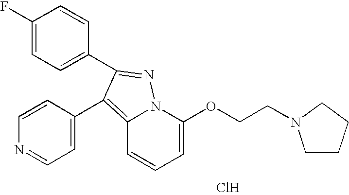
C1(F)=CC=C(C2=NN3C(=C2C2=CC=NC=C2)C=CC=C3OCCN2CCCC2)C=C1.Cl
